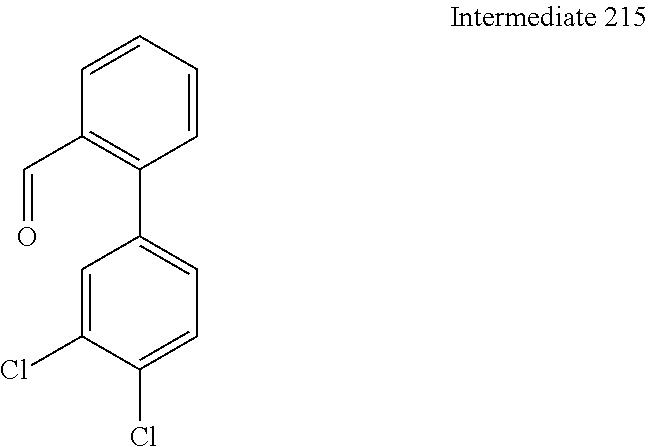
C1=CC=CC(C2=CC=C(Cl)C(Cl)=C2)=C1C=O
